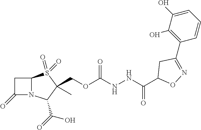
C1C(=O)N2C1S(=O)(=O)C(COC(NNC(C1ON=C(C3=C(O)C(O)=CC=C3)C1)=O)=O)(C)C2C(=O)O
